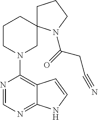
N1=CN=C2C(=C1N1CC3(CCC1)CCCN3C(=O)CC#N)C=CN2
